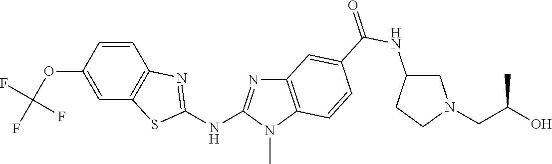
C1(OC(F)(F)F)=CC2=C(C=C1)N=C(NC1=NC3=C(N1C)C=CC(C(NC1CN(CC(O)C)CC1)=O)=C3)S2
